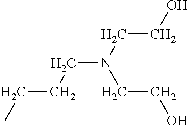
C(N(CCO)CCO)CCC
